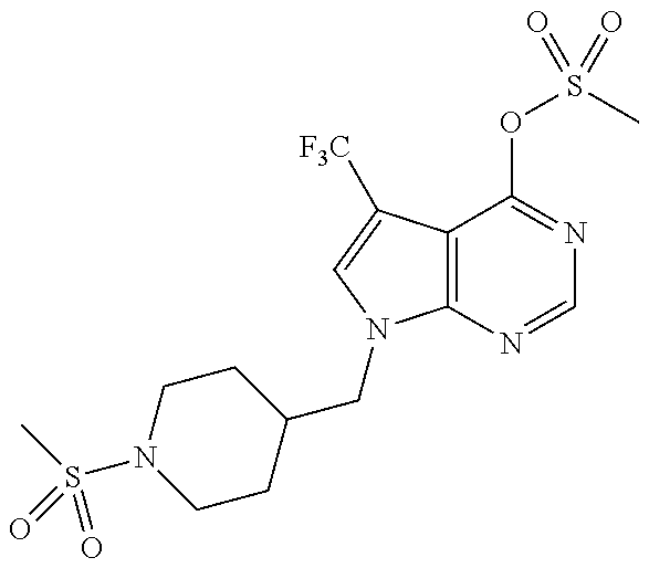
C1CC(CN2C3=C(C([F3C])=C2)C(OS(C)(=O)=O)=NC=N3)CCN1S(=O)(C)=O
